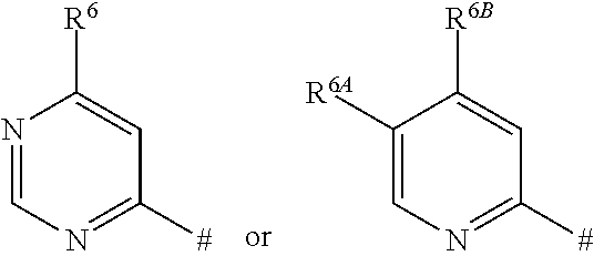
N1=CN=C([#])C=C1[R6].C1([R6A])=CN=C([#])C=C1[R6B]
